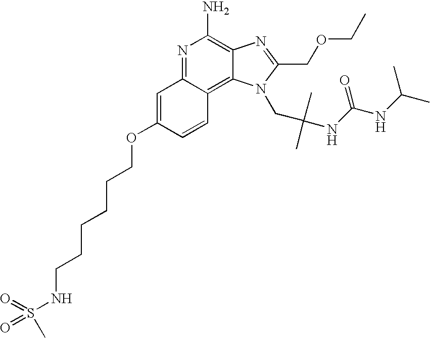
C1=C(OCCCCCCNS(=O)(=O)C)C=CC2=C3C(=C(N)N=C12)N=C(COCC)N3CC(NC(NC(C)C)=O)(C)C
